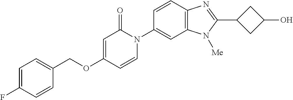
C1(COC2=CC(=O)N(C3=CC4=C(C=C3)N=C(C3CC(O)C3)N4[Me])C=C2)=CC=C(F)C=C1
